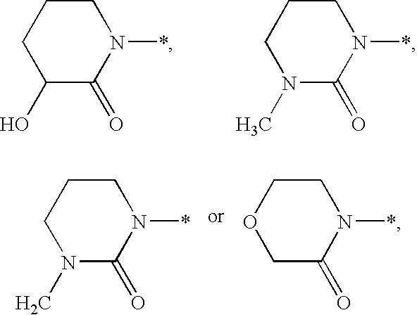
C1CCC(O)C(=O)N1*.C1CCN(C)C(=O)N1*.C1CCN(C)C(=O)N1*.C1COCC(=O)N1*
